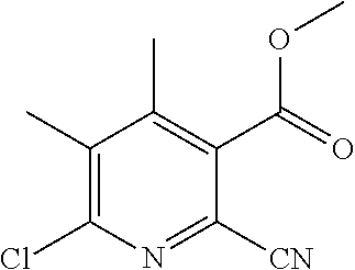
C1(C)=C(Cl)N=C([CN])C(C(=O)OC)=C1C
